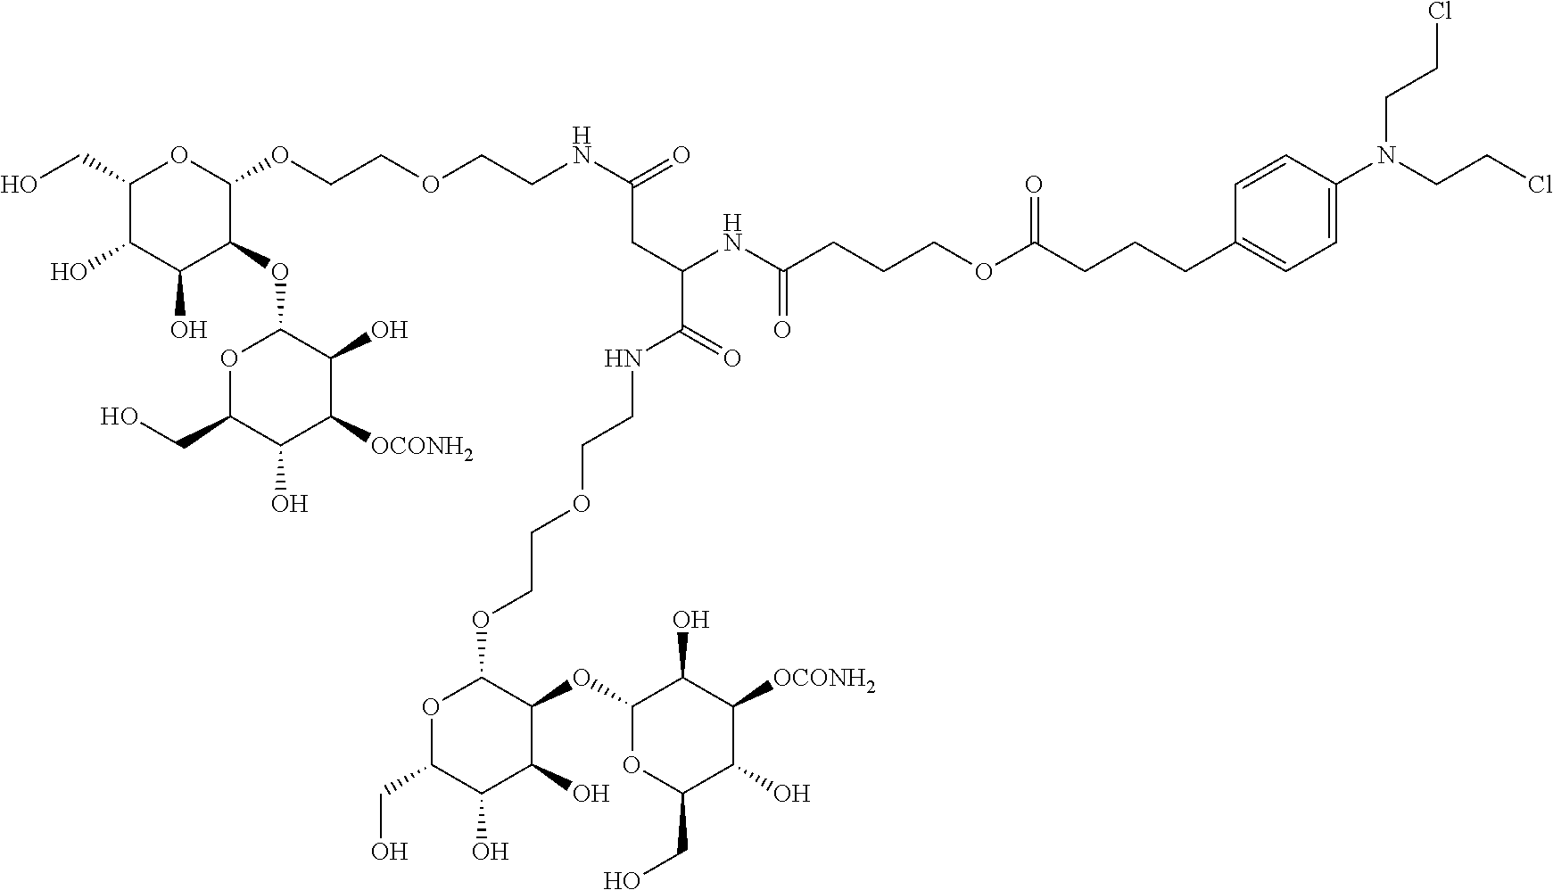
C1(CO)C(O)C(O)C(OC2C(O)C([OCONH2])C(O)C(CO)O2)C(OCCOCCNC(=O)CC(C(NCCOCCOC2OC(CO)C(O)C(O)C2OC2OC(CO)C(O)C([OCONH2])C2O)=O)NC(CCCOC(CCCC2=CC=C(N(CCCl)CCCl)C=C2)=O)=O)O1
